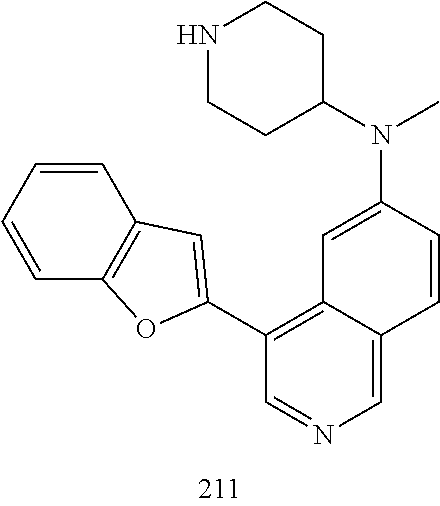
C1(N(C2=CC3=C(C4=CC5=C(C=CC=C5)O4)C=NC=C3C=C2)C)CCNCC1
